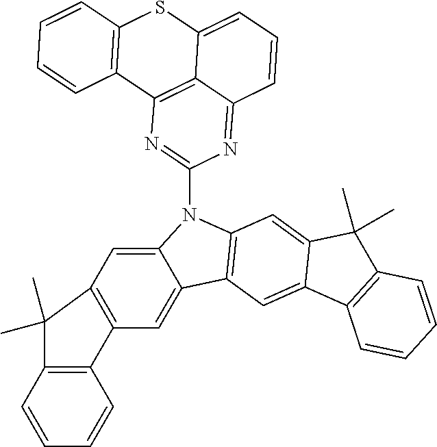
C1=C2C(=CC3=C1C(C)(C)C1=C3C=CC=C1)C1=C(N2C2=NC3=C4C(=N2)C=CC=C4SC2=C3C=CC=C2)C=C2C(=C1)C1=C(C2(C)C)C=CC=C1
